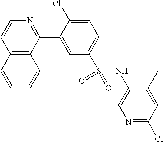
C12=C(C(C3=CC(S(NC4=CN=C(Cl)C=C4C)(=O)=O)=CC=C3Cl)=NC=C1)C=CC=C2
